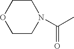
C1COCCN1C(C)=O
